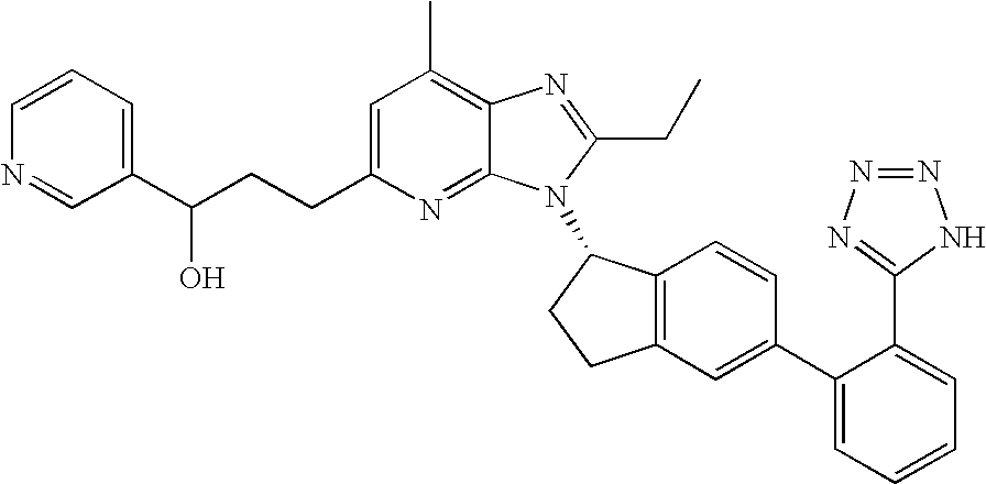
C1=C(CCC(C2=CC=CN=C2)O)N=C2C(=C1C)N=C(CC)N2C1C2=C(CC1)C=C(C1=CC=CC=C1C1=NN=NN1)C=C2
